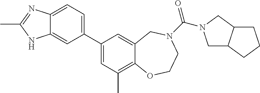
C12=CC=C(C3=CC(C)=C4C(=C3)CN(C(=O)N3CC5C(C3)CCC5)CCO4)C=C1NC(C)=N2
